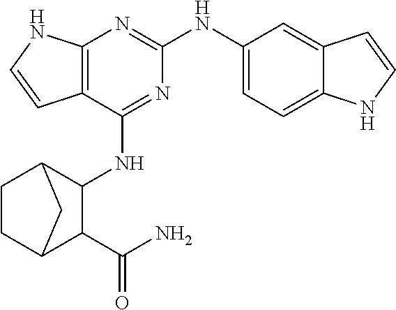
C12=C(C(NC3C4CCC(C3C(N)=O)C4)=NC(NC3=CC=C4C(=C3)C=CN4)=N1)C=CN2
